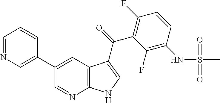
C12=C(C=C(C3=CN=CC=C3)C=N1)C(C(=O)C1=C(F)C=CC(NS(C)(=O)=O)=C1F)=CN2
